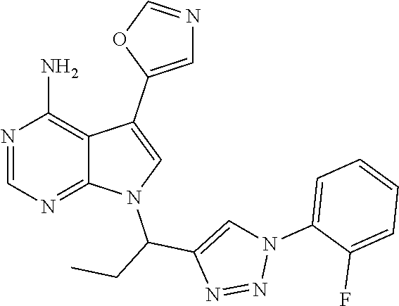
N1=CN=C2C(=C1N)C(C1=CN=CO1)=CN2C(CC)C1=CN(C2=CC=CC=C2F)N=N1
